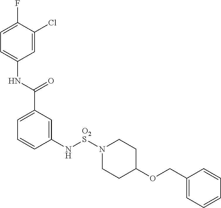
C1(N[O2S]N2CCC(OCC3=CC=CC=C3)CC2)=CC(C(NC2=CC=C(F)C(Cl)=C2)=O)=CC=C1
